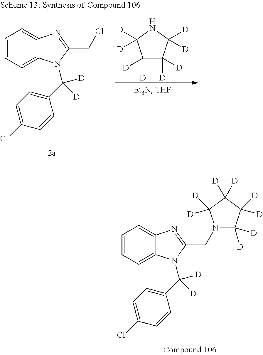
C1([D])([D])C([D])([D])C([D])([D])NC1([D])[D].C1=CC=C2C(=C1)N=C(CCl)N2C(C1=CC=C(Cl)C=C1)([D])[D].C1=CC=C2C(=C1)N=C(CN1C([D])([D])C([D])([D])C([D])([D])C1([D])[D])N2C(C1=CC=C(Cl)C=C1)([D])[D]
